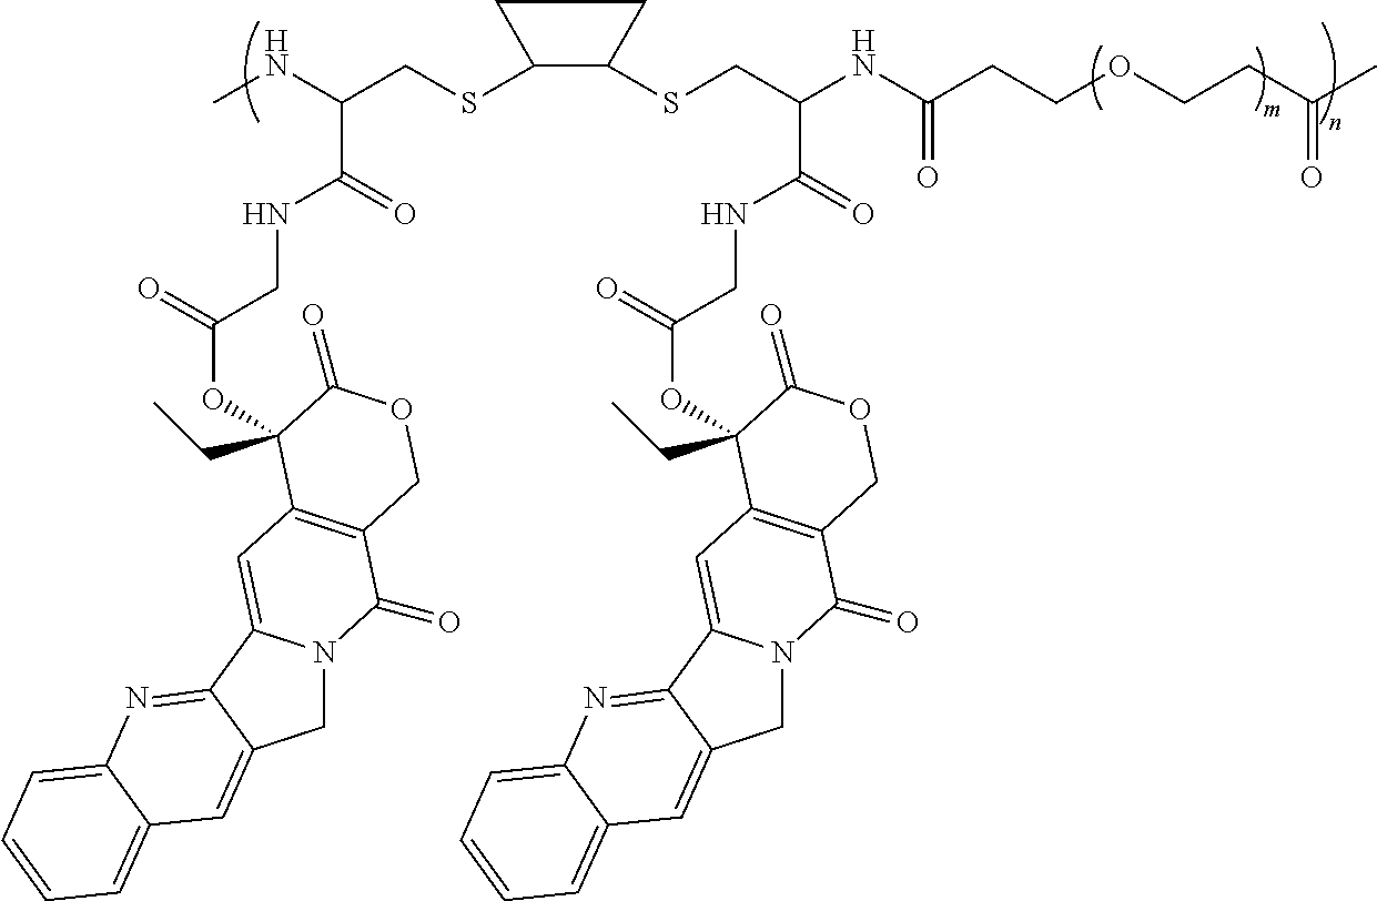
C1N2C(=CC3=C(C2=O)COC(=O)C3(CC)OC(=O)CNC(C(NC)CSC2C(SCC(NC(CCOCCC(C)=O)=O)C(=O)NCC(=O)OC3(CC)C4=C(C(=O)N5CC6=CC7=CC=CC=C7N=C6C5=C4)COC3=O)CC2)=O)C2=NC3=CC=CC=C3C=C12
